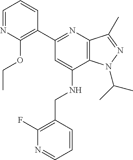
C1=NC(OCC)=C(C2=NC3=C(C(NCC4=C(F)N=CC=C4)=C2)N(C(C)C)N=C3C)C=C1
